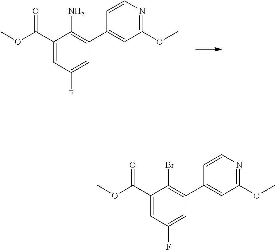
C1(C(OC)=O)=CC(F)=CC(C2=CC(OC)=NC=C2)=C1N.C1(C(OC)=O)=CC(F)=CC(C2=CC(OC)=NC=C2)=C1Br
